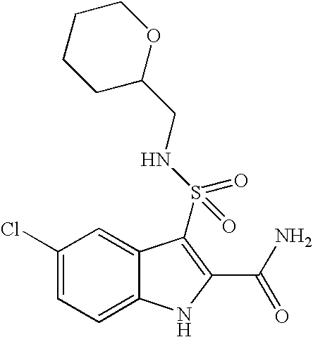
C1(Cl)=CC=C2C(=C1)C(S(NCC1OCCCC1)(=O)=O)=C(C(N)=O)N2
